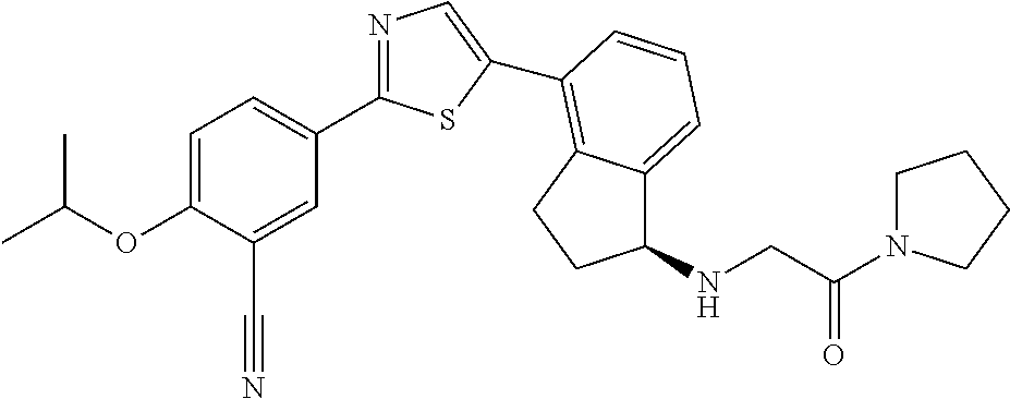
C1=C(OC(C)C)C(C#N)=CC(C2=NC=C(C3=C4C(=CC=C3)C(NCC(N3CCCC3)=O)CC4)S2)=C1
